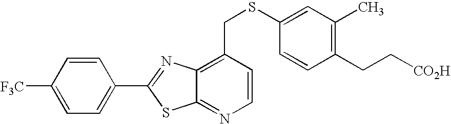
C1([F3C])=CC=C(C2=NC3=C(CSC4=CC(C)=C(CC[CO2H])C=C4)C=CN=C3S2)C=C1
